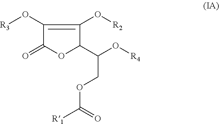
C1(O[R3])=C(O[R2])C(C(COC([R1])=O)O[R4])OC1=O
